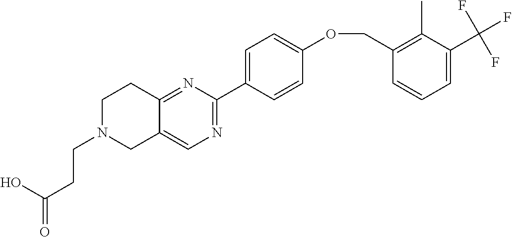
OC(=O)CCN1CC2=CN=C(C3=CC=C(OCC4=C(C)C(C(F)(F)F)=CC=C4)C=C3)N=C2CC1
